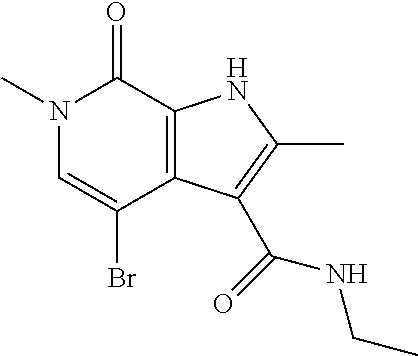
N1(C)C=C(Br)C2=C(C1=O)NC(C)=C2C(=O)NCC
